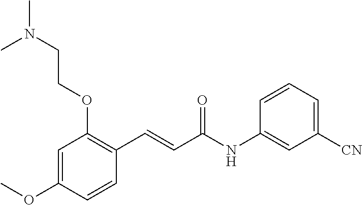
C1(OCCN(C)C)=C(C=CC(NC2=CC([CN])=CC=C2)=O)C=CC(OC)=C1
